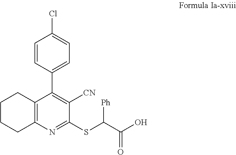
C1(SC(C(O)=O)[Ph])=NC2=C(C(C3=CC=C(Cl)C=C3)=C1[CN])CCCC2
